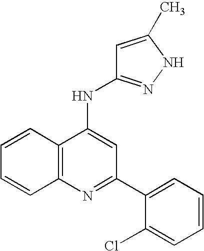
N1=C(C2=CC=CC=C2Cl)C=C(NC2=NNC(C)=C2)C2=C1C=CC=C2
